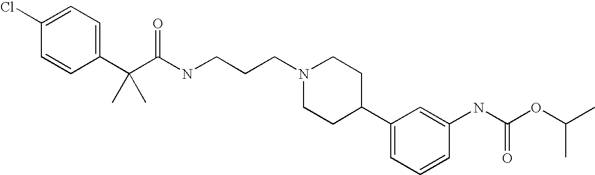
C1(C(C(NCCCN2CCC(C3=CC=CC(NC(OC(C)C)=O)=C3)CC2)=O)(C)C)=CC=C(Cl)C=C1
